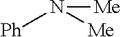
[Me]N([Ph])[Me]
